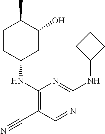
C1(NC2=C(C#N)C=NC(NC3CCC3)=N2)CC(O)C(C)CC1
